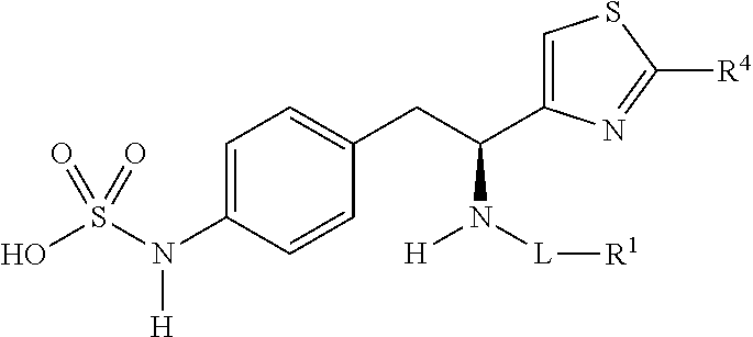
C(CC1=CC=C(N(S(O)(=O)=O)[H])C=C1)(N([H])[L][R1])C1=CSC([R4])=N1
